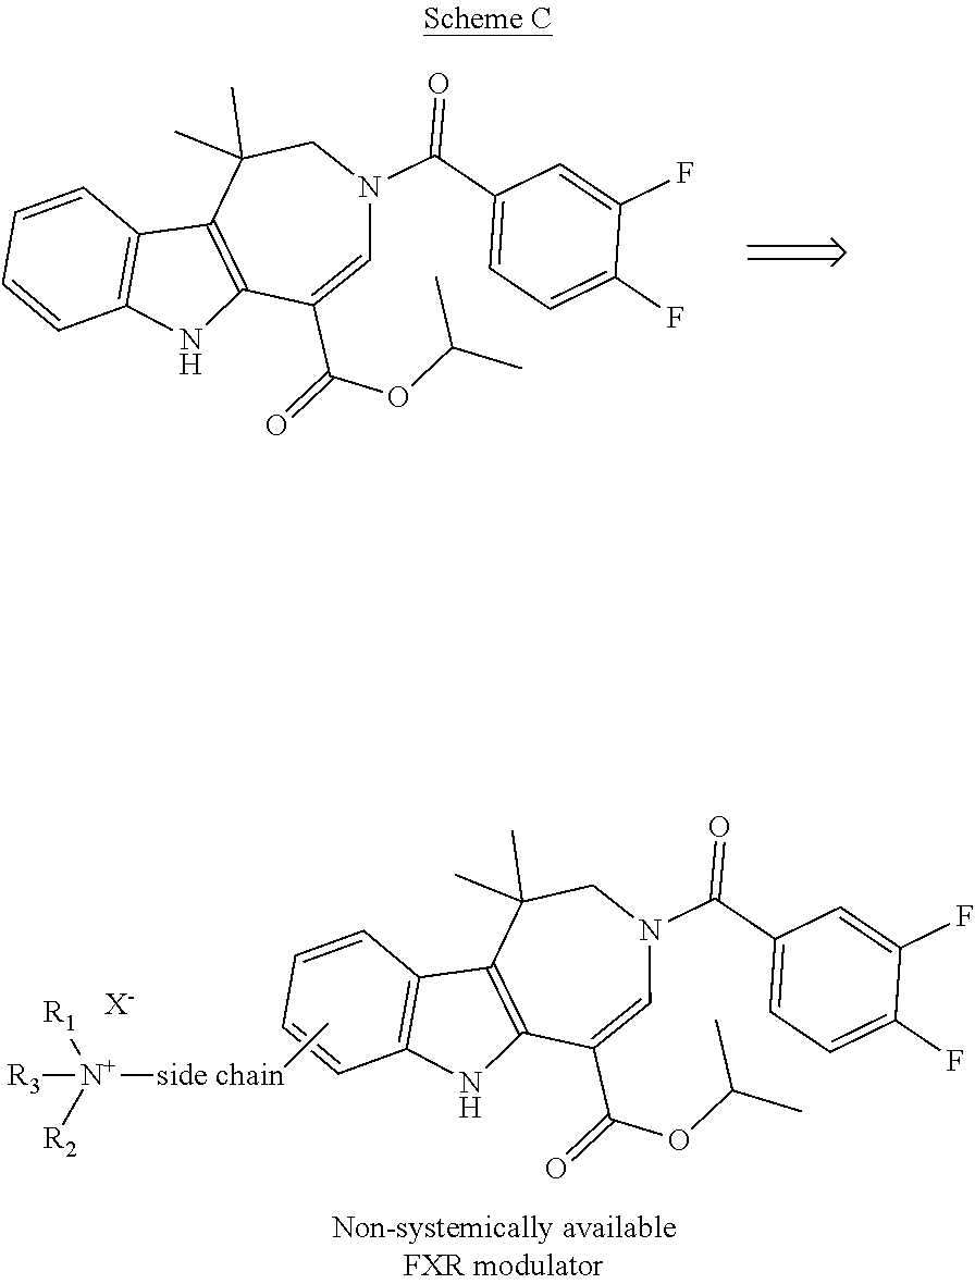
CC(OC(C1=CN(C(C2=CC=C(F)C(F)=C2)=O)CC(C)(C)C2=C1NC1=C2C=CC=C1)=O)C.[R1][N+]([side chain]C)([R2])[R3].CC(OC(C1=CN(C(C2=CC=C(F)C(F)=C2)=O)CC(C)(C)C2=C1NC1=C2C=CC=C1)=O)C.[X-]
